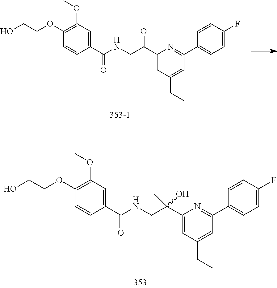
C1=CC(C(NCC(C2=CC(CC)=CC(C3=CC=C(F)C=C3)=N2)(O)C)=O)=CC(OC)=C1OCCO.C1=CC(C(NCC(C2=CC(CC)=CC(C3=CC=C(F)C=C3)=N2)=O)=O)=CC(OC)=C1OCCO
